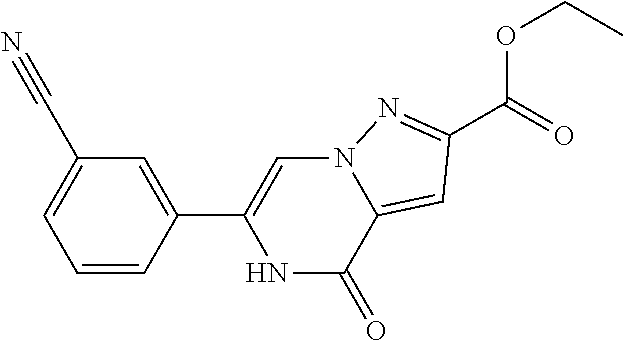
C1=C(C2=CN3C(=CC(C(=O)OCC)=N3)C(=O)N2)C=CC=C1C#N
